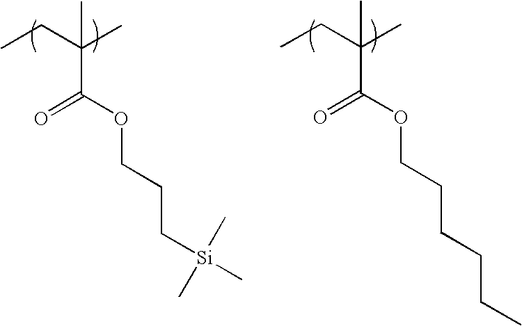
CCC(C)(C(OCCC[Si](C)(C)C)=O)C.CCC(C)(C(OCCCCCC)=O)C
